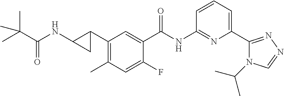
C1(C2CC2NC(=O)C(C)(C)C)=C(C)C=C(F)C(C(NC2=NC(C3=NN=CN3C(C)C)=CC=C2)=O)=C1
